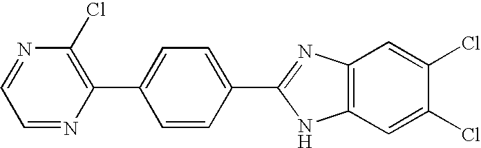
C1=NC(C2=CC=C(C3=NC4=C(N3)C=C(Cl)C(Cl)=C4)C=C2)=C(Cl)N=C1
